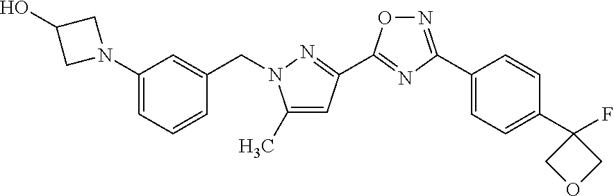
N1(C2=CC=CC(CN3C(C)=CC(C4=NC(C5=CC=C(C6(F)COC6)C=C5)=NO4)=N3)=C2)CC(O)C1
